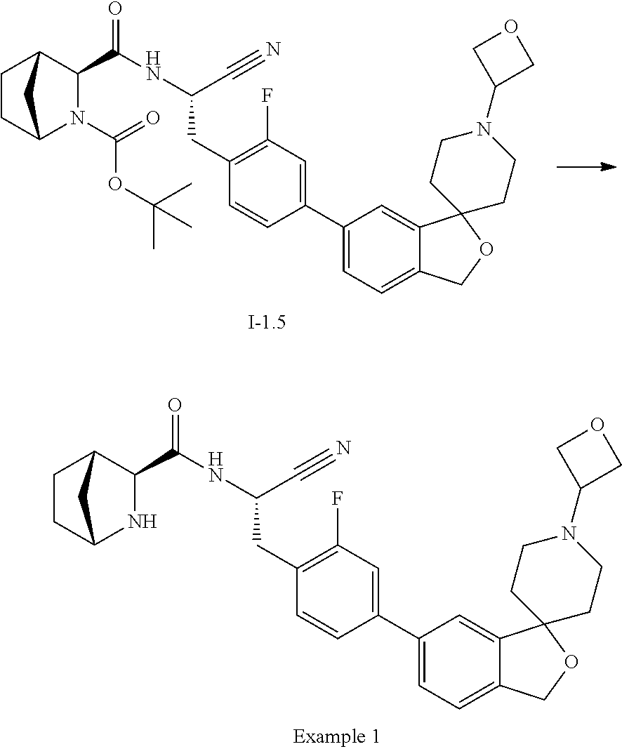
C1CC2NC(C(NC(CC3=C(F)C=C(C4=CC=C5C(=C4)C4(OC5)CCN(C5COC5)CC4)C=C3)C#N)=O)C1C2.C1CC2N(C(=O)OC(C)(C)C)C(C(NC(CC3=C(F)C=C(C4=CC=C5C(=C4)C4(OC5)CCN(C5COC5)CC4)C=C3)C#N)=O)C1C2
